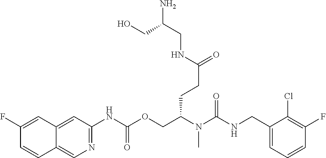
N1=C(NC(OCC(N(C(NCC2=CC=CC(F)=C2Cl)=O)C)CCC(NCC(N)CO)=O)=O)C=C2C(=C1)C=CC(F)=C2
